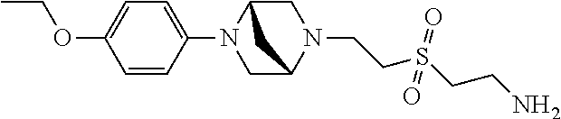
CCOC1=CC=C(N2CC3N(CCS(CCN)(=O)=O)CC2C3)C=C1
